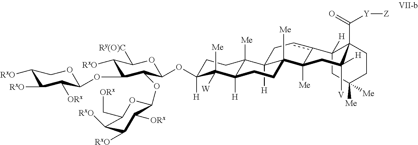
C12([H])C3([Me])C([H])(C([Me])([W])C([H])(OC4C(OC5OC(C[ORx])C([RxO])C([RxO])C5[ORx])C(OC5C([ORx])C([RxO])C([RxO])CO5)C([RxO])C([Ry(O)C])O4)CC3)CCC1([Me])C1([Me])c(cC2)C2([H])CC([Me])([Me])CCC2(C([Y][Z])=O)C([H])([V])C1
